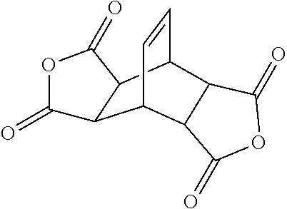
C12C(C3C=CC1C1C3C(=O)OC1=O)C(=O)OC2=O
